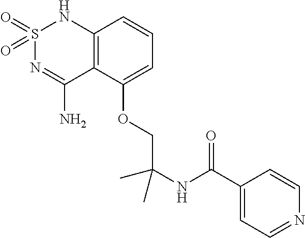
S1(=O)(=O)N=C(N)C2=C(N1)C=CC=C2OCC(NC(C1=CC=NC=C1)=O)(C)C
